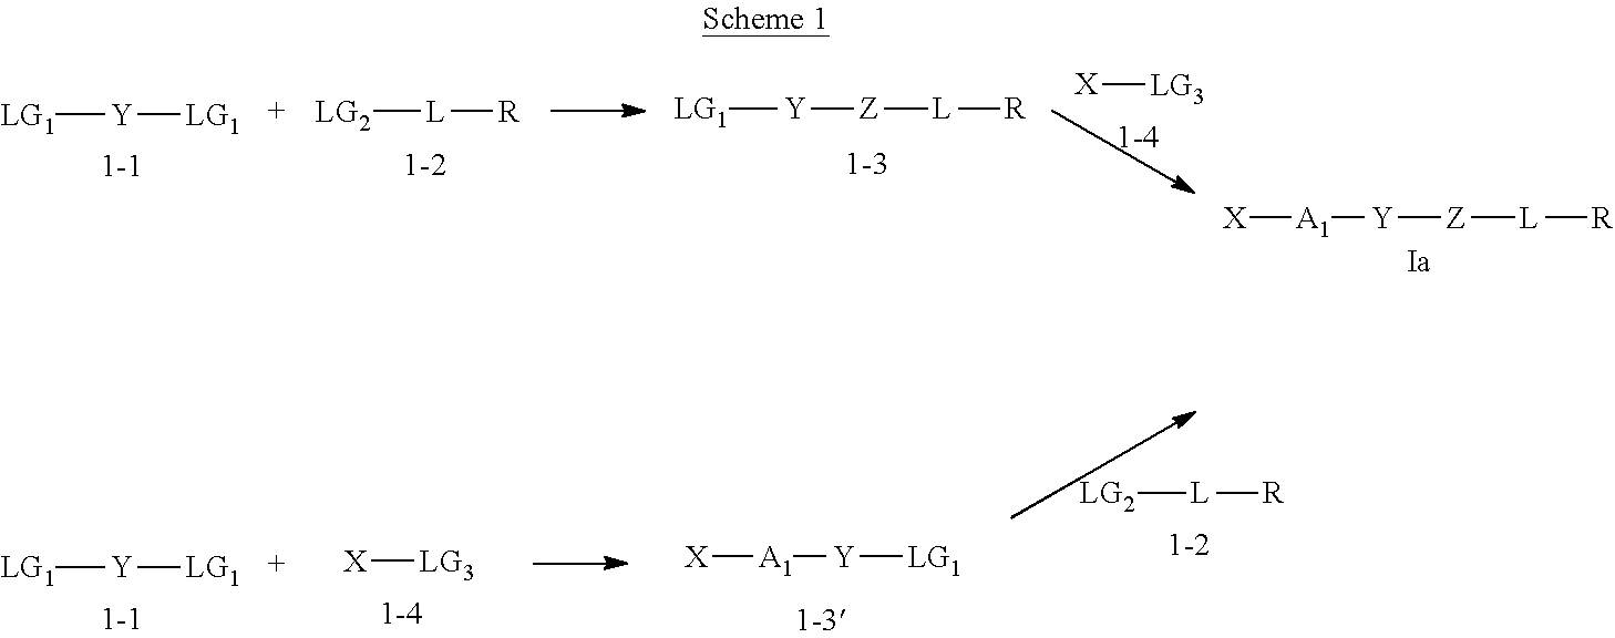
[LG1][Y][LG1].[LG2][L][R].[LG1][Y][Z][L][R].[X][LG3].[X][A1][Y][Z][L][R].[X][A1][Y][LG1].[X][LG3].[LG1][Y][LG1].[LG2][L][R]
